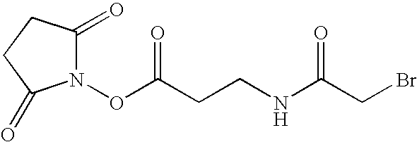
N1(OC(CCNC(CBr)=O)=O)C(=O)CCC1=O
